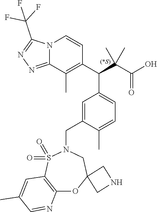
N12C(=NN=C1C(F)(F)F)C(C)=C(C(C1=CC=C(C)C(CN3S(=O)(=O)C4=C(OC5(C3)CNC5)N=CC(C)=C4)=C1)C(C)(C(=O)O)C)C=C2
